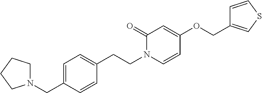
N1(CC2=CC=C(CCN3C=CC(OCC4=CSC=C4)=CC3=O)C=C2)CCCC1
